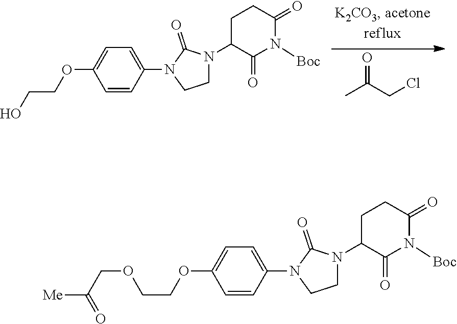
CC(CCl)=O.C1N(C2C(=O)N([Boc])C(=O)CC2)C(=O)N(C2=CC=C(OCCO)C=C2)C1.C1N(C2C(=O)N([Boc])C(=O)CC2)C(=O)N(C2=CC=C(OCCOCC([Me])=O)C=C2)C1
